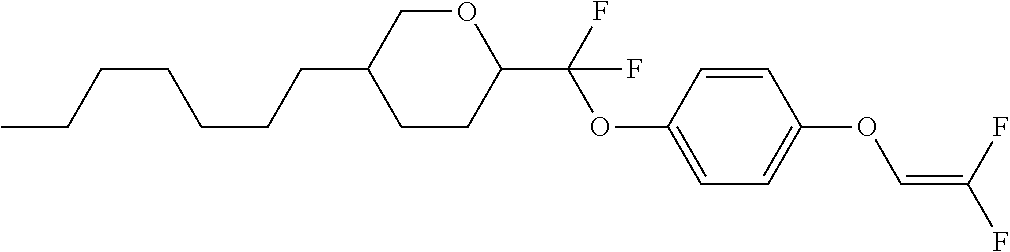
C1CC(C(F)(OC2=CC=C(OC=C(F)F)C=C2)F)OCC1CCCCCCC
